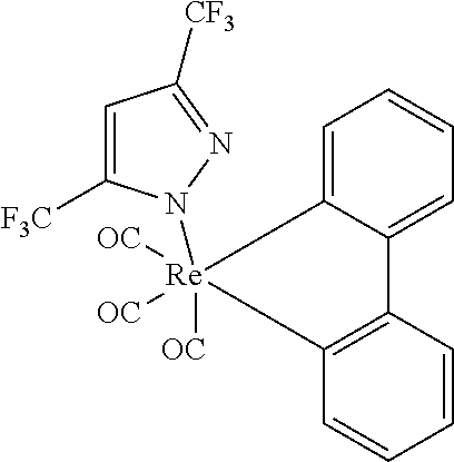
C1=C([F3C])N([Re]2([OC])([OC])([OC])C3=CC=CC=C3C3=C2C=CC=C3)N=C1[CF3]
